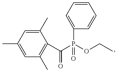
C1=C(C)C=C(C)C(C(P(OCC)(C2=CC=CC=C2)=O)=O)=C1C
